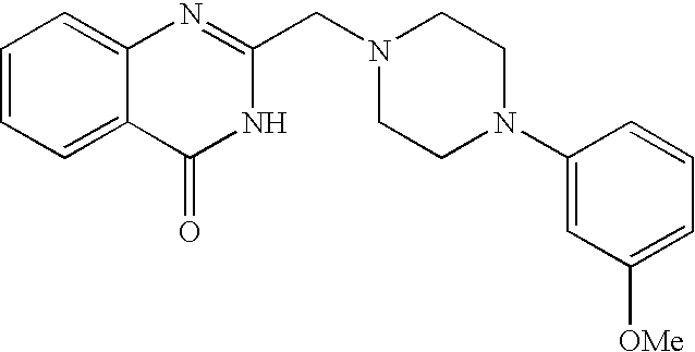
C1=CC=C2C(=C1)N=C(CN1CCN(C3=CC([OMe])=CC=C3)CC1)NC2=O
